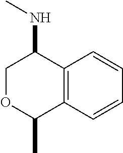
C12=C(C=CC=C1)C(C)OCC2NC
